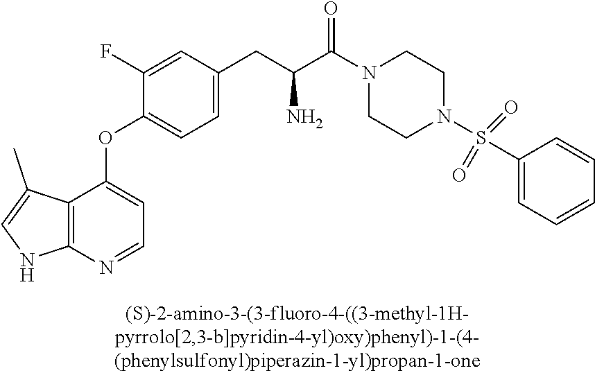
C1(F)=CC(CC(C(=O)N2CCN(S(C3=CC=CC=C3)(=O)=O)CC2)N)=CC=C1OC1=CC=NC2=C1C(C)=CN2
